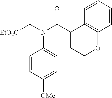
[EtO2C]CN(C(C1CCOC2=C1C=CC=C2)=O)C1=CC=C([OMe])C=C1
